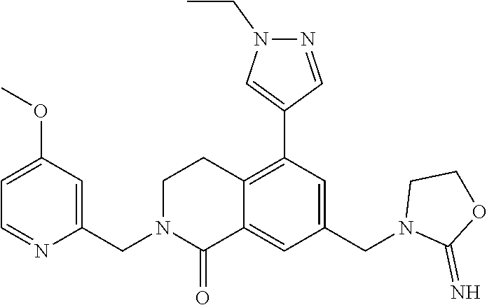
C1(OC)=CC=NC(CN2C(=O)C3=CC(CN4C(=N)OCC4)=CC(C4=CN(CC)N=C4)=C3CC2)=C1
